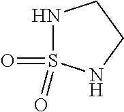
N1S(=O)(=O)NCC1
